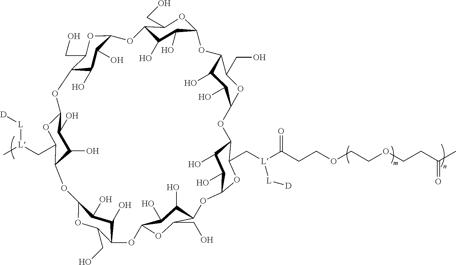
C12C(O)C(O)C(OC1CO)OC1C(O)C(O)C(OC1CO)OC1C(O)C(O)C(OC1CO)OC1C(O)C(O)C(OC1C[L](C(CCOCCOCCC(C)=O)=O)[L][D])OC1C(O)C(O)C(OC1CO)OC1C(O)C(O)C(OC1CO)OC1C(C[L](C)[L][D])OC(O2)C(O)C1O
